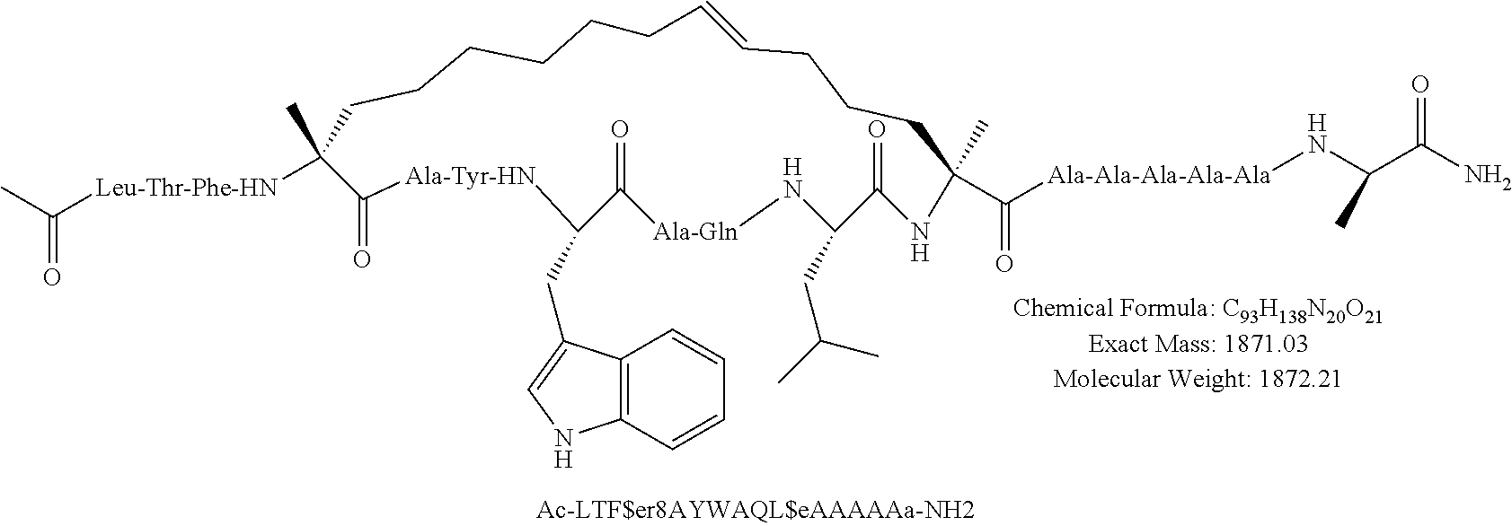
CC([Leu-Thr-Phe-HN]C1(C)CCCCCCC=CCCCC(C)(C([Ala-Ala-Ala-Ala-Ala]NC(C(N)=O)C)=O)NC(=O)C(CC(C)C)N[Ala-Gln]C(=O)C(CC2=CNC3=C2C=CC=C3)[Ala-Tyr-HN]C1=O)=O
